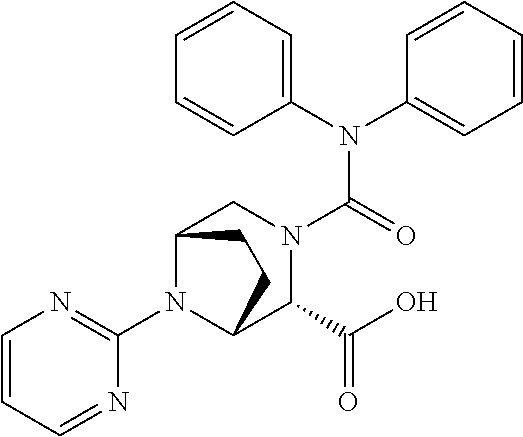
C1(N2C3C(C(=O)O)N(C(N(C4=CC=CC=C4)C4=CC=CC=C4)=O)CC2CC3)=NC=CC=N1
